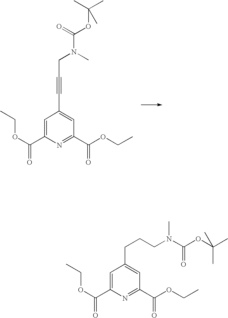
C1=C(C(OCC)=O)N=C(C(OCC)=O)C=C1C#CCN(C(=O)OC(C)(C)C)C.C1=C(C(OCC)=O)N=C(C(OCC)=O)C=C1CCCN(C(OC(C)(C)C)=O)C
